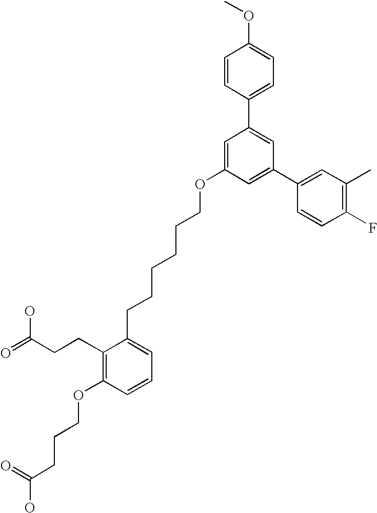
C1(C2=CC(C3=CC(C)=C(F)C=C3)=CC(OCCCCCCC3=CC=CC(OCCCC(O)=O)=C3CCC(=O)O)=C2)=CC=C(OC)C=C1
